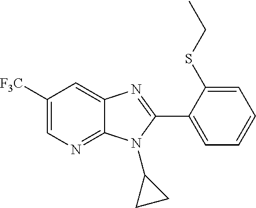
C1([F3C])=CN=C2C(=C1)N=C(C1=CC=CC=C1SCC)N2C1CC1
